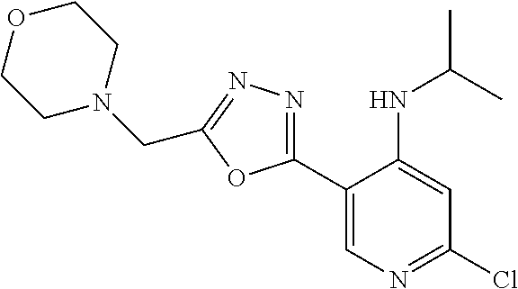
C1(C2=NN=C(CN3CCOCC3)O2)=CN=C(Cl)C=C1NC(C)C
